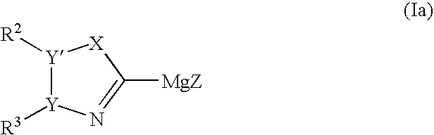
[Y]1([R2])[Y]([R3])N=C([MgZ])[X]1
